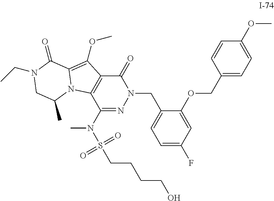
C1(N(S(=O)(=O)CCCCO)C)=NN(CC2=CC=C(F)C=C2OCC2=CC=C(OC)C=C2)C(=O)C2=C1N1C(=C2OC)C(=O)N(CC)CC1C
